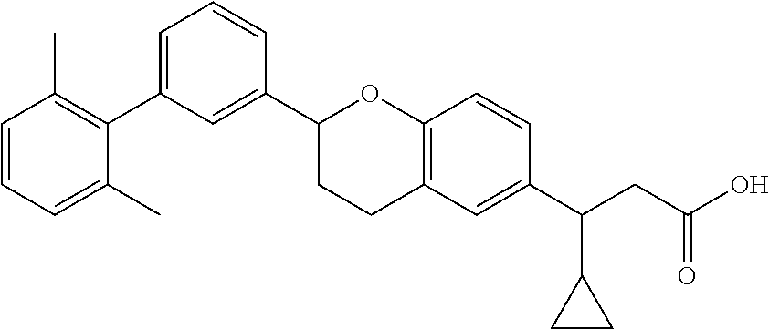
C1(C2CCC3=C(O2)C=CC(C(CC(O)=O)C2CC2)=C3)=CC(C2=C(C)C=CC=C2C)=CC=C1
